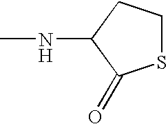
S1CCC(NC)C1=O
